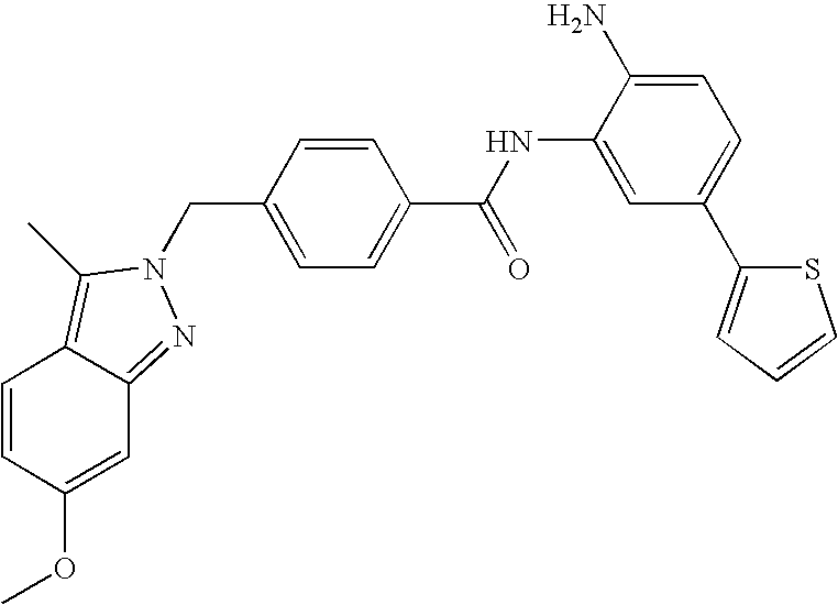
C1=CC(OC)=CC2=NN(CC3=CC=C(C(NC4=CC(C5=CC=CS5)=CC=C4N)=O)C=C3)C(C)=C12
